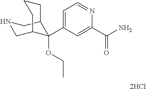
C1(C(N)=O)=CC(C2(OCC)C3CNCC2CCC3)=CC=N1.[2HCl]
